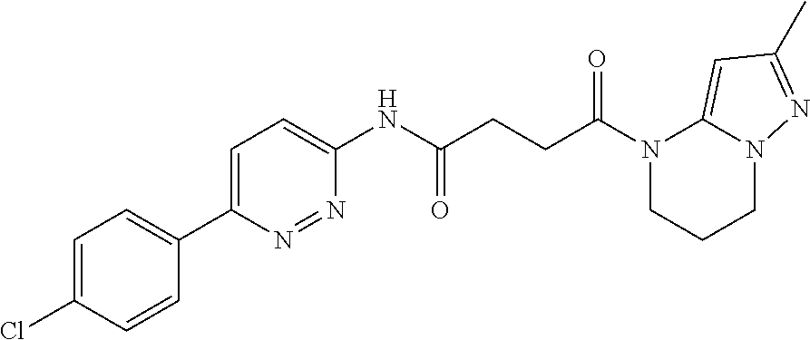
C1=C(Cl)C=CC(C2=CC=C(NC(CCC(N3CCCN4C3=CC(C)=N4)=O)=O)N=N2)=C1
